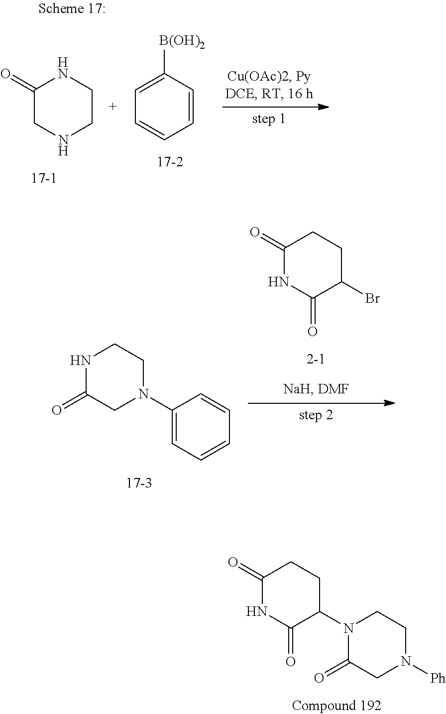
C1(N2CCNC(=O)C2)=CC=CC=C1.C1(=O)NC(=O)C(Br)CC1.N1(C2CCC(=O)NC2=O)C(=O)CN([Ph])CC1.C1(=O)CNCCN1.C1=C([B(OH)2])C=CC=C1
